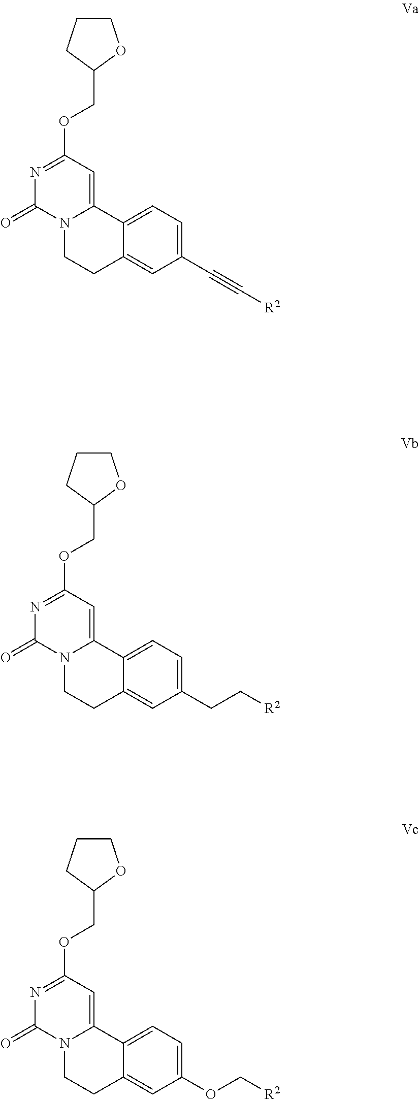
N1=C(OCC2OCCC2)C=C2N(C1=O)CCC1=CC(C#C[R2])=CC=C21.N1=C(OCC2OCCC2)C=C2N(C1=O)CCC1=CC(CC[R2])=CC=C21.N1=C(OCC2OCCC2)C=C2N(C1=O)CCC1=CC(OC[R2])=CC=C21
